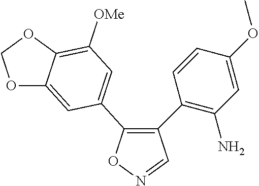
C1(C2=C(N)C=C(OC)C=C2)=C(C2=CC([OMe])=C3C(=C2)OCO3)ON=C1
